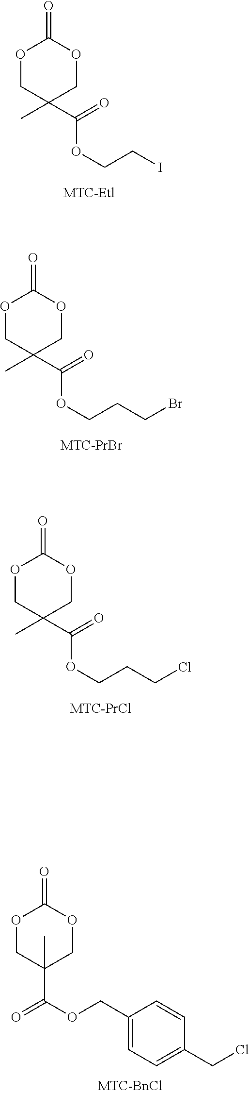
O1CC(C)(C(=O)OCCI)COC1=O.O1CC(C)(C(=O)OCCCBr)COC1=O.O1CC(C)(C(=O)OCCCCl)COC1=O.O1CC(C)(C(=O)OCC2=CC=C(CCl)C=C2)COC1=O
